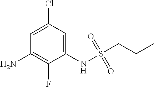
C1=C(Cl)C=C(NS(CCC)(=O)=O)C(F)=C1N
